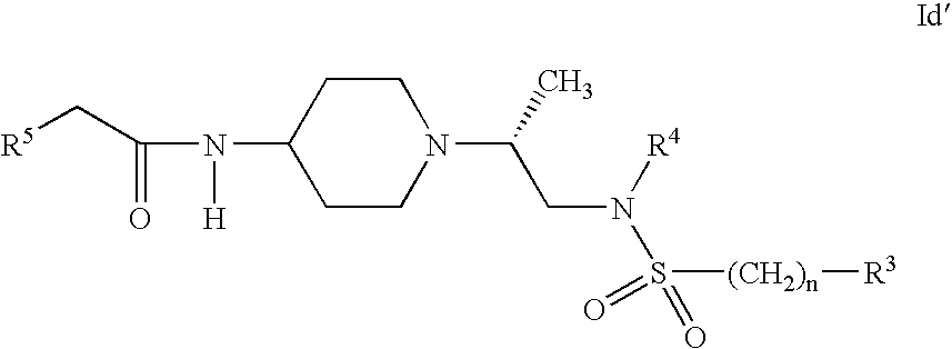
C(C(N(C1CCN(C(CN([R4])S(=O)(=O)[(CH2)n][R3])C)CC1)[H])=O)[R5]
